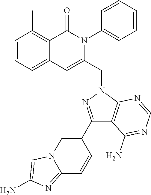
C1=CC=C2C(=C1C)C(=O)N(C1=CC=CC=C1)C(CN1N=C(C3=CN4C(=NC(N)=C4)C=C3)C3=C1N=CN=C3N)=C2
